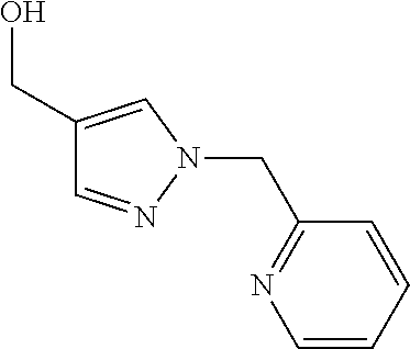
C1(CO)=CN(CC2=NC=CC=C2)N=C1
